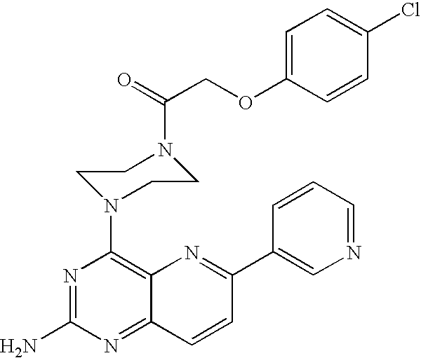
N1=C(N)N=C2C(=C1N1CCN(C(=O)COC3=CC=C(Cl)C=C3)CC1)N=C(C1=CN=CC=C1)C=C2
